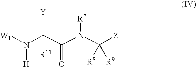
[Y]C(C(N(C([Z])([R8])[R9])[R7])=O)(N([W1])[H])[R11]
